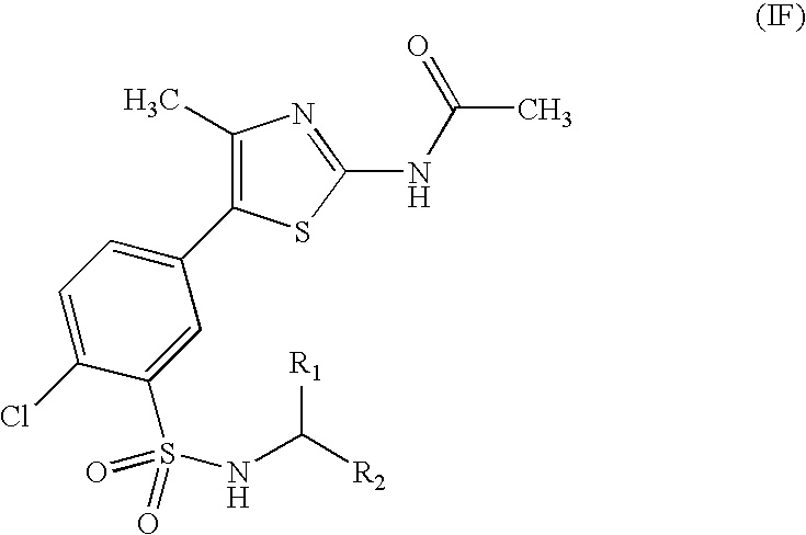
C1(C)=C(C2=CC=C(Cl)C(S(NC([R2])[R1])(=O)=O)=C2)SC(NC(C)=O)=N1
